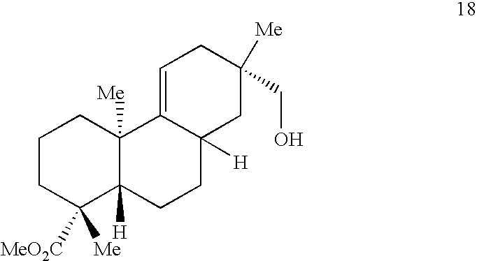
C1CC([Me])([MeO2C])C2([H])C([Me])(C1)C1=CCC([Me])(CO)CC1([H])CC2
